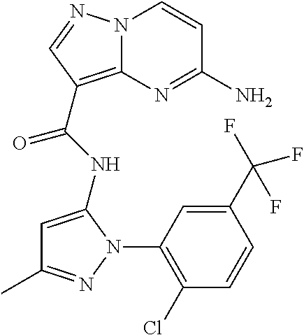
NC1=NC2=C(C(=O)NC3=CC(C)=NN3C3=C(Cl)C=CC(C(F)(F)F)=C3)C=NN2C=C1
